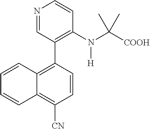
N1=CC(C2=C3C(=C([CN])C=C2)C=CC=C3)=C(N(C([COOH])(C)C)[H])C=C1
